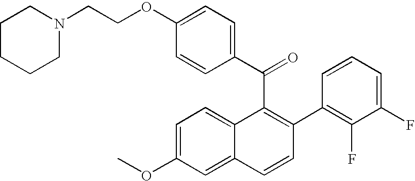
C(C1=C(C2=C(F)C(F)=CC=C2)C=CC2=CC(OC)=CC=C12)(C1=CC=C(OCCN2CCCCC2)C=C1)=O
